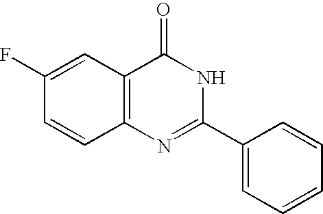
C1(F)=CC2=C(C=C1)N=C(C1=CC=CC=C1)NC2=O
